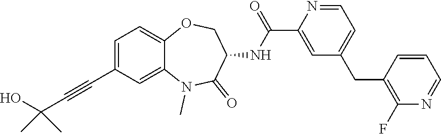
C1=C(C#CC(O)(C)C)C=C2C(=C1)OCC(NC(C1=CC(CC3=C(F)N=CC=C3)=CC=N1)=O)C(=O)N2C
